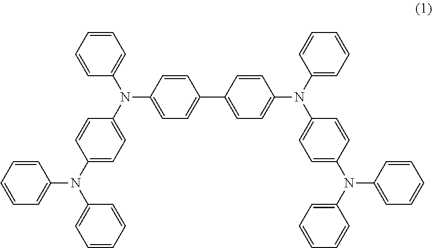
C1=CC(N(C2=CC=C(N(C3=CC=CC=C3)C3=CC=CC=C3)C=C2)C2=CC=CC=C2)=CC=C1C1=CC=C(N(C2=CC=CC=C2)C2=CC=C(N(C3=CC=CC=C3)C3=CC=CC=C3)C=C2)C=C1
